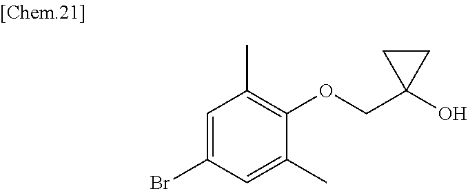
C1=C(Br)C=C(C)C(OCC2(O)CC2)=C1C
